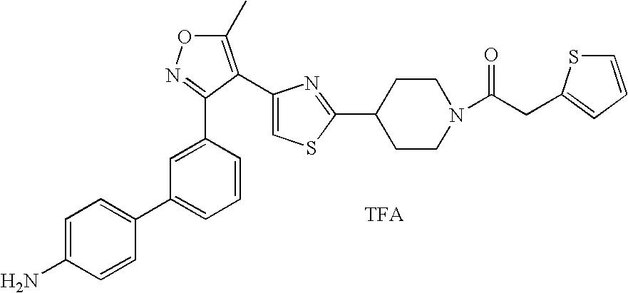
C1=C(C2=NOC(C)=C2C2=CSC(C3CCN(C(CC4=CC=CS4)=O)CC3)=N2)C=CC=C1C1=CC=C(N)C=C1
